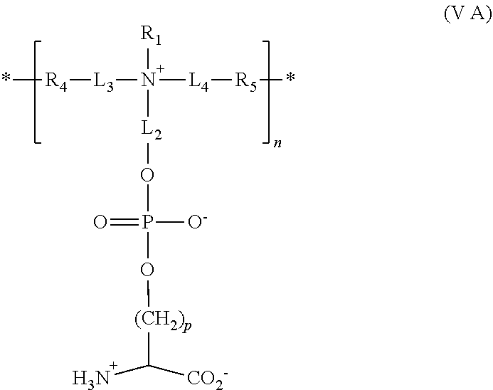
*[R4][L3]N([L4][R5]*)([R1])[L2]OP(=O)([O-])O[(CH2)p]C(N)[CO2-]
